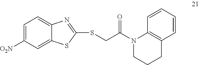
C12=CC([O2N])=CC=C1N=C(SCC(N1CCCC3=C1C=CC=C3)=O)S2
